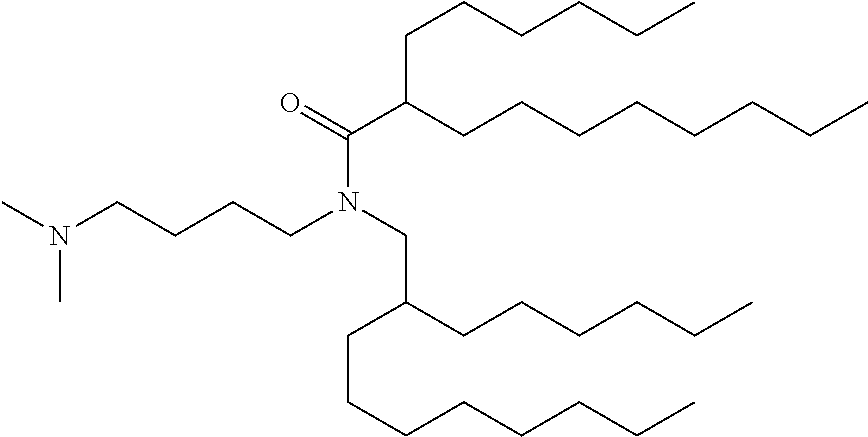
C(C(CCCCCCCC)CCCCCC)(N(CCCCN(C)C)CC(CCCCCC)CCCCCCCC)=O
